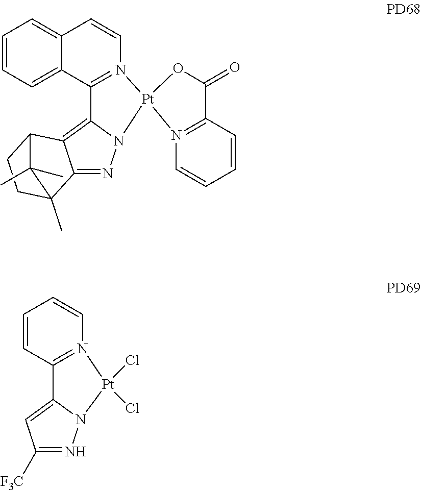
C12=CC=CC=C1C1=N(C=C2)[Pt]2(N3C1=C1C(=N3)C3(C)CCC1C3(C)C)OC(=O)C1=N2C=CC=C1.C1=CC2=N(C=C1)[Pt](Cl)(Cl)N1C2=CC([F3C])=N1
